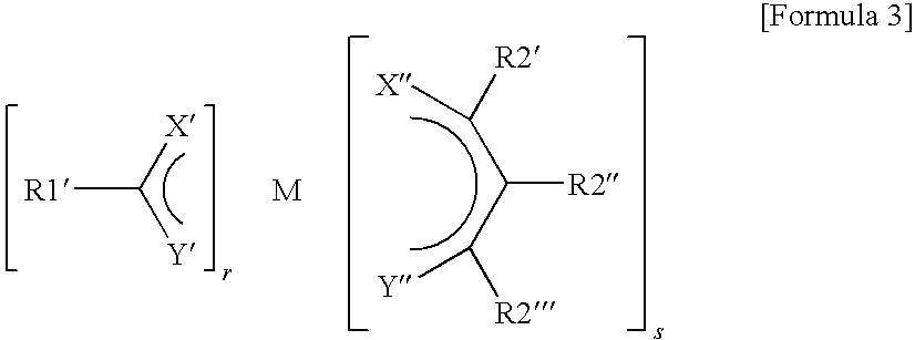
C([R2])(C([R2])[Y])C([R2])[X].[R1]C([X])[Y].[M]
